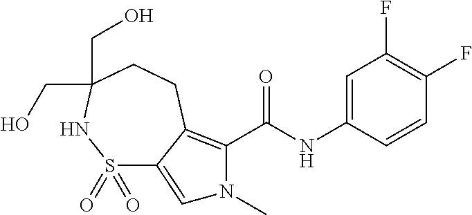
C1=CC(NC(=O)C2=C3C(=CN2C)S(=O)(=O)NC(CO)(CO)CC3)=CC(F)=C1F
